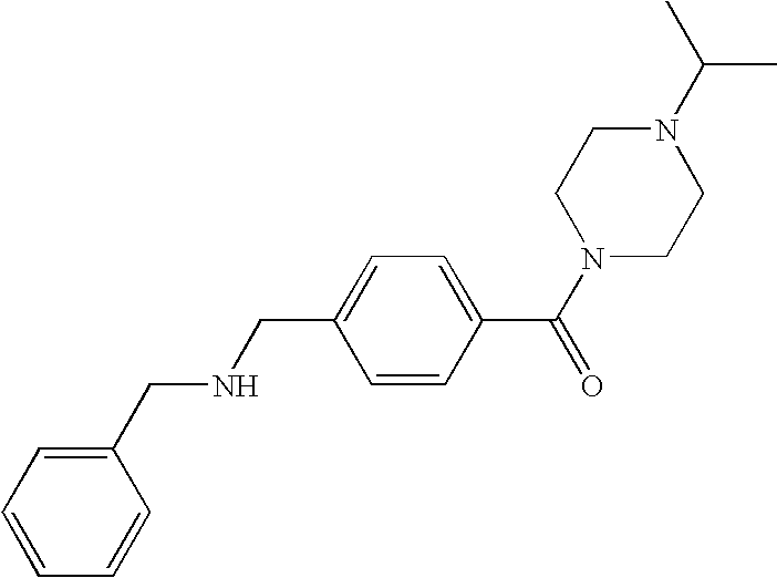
N1(C(C)C)CCN(C(C2=CC=C(CNCC3=CC=CC=C3)C=C2)=O)CC1
